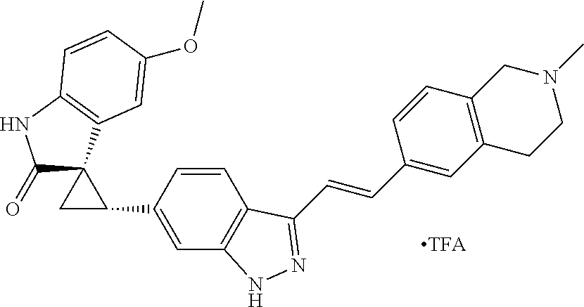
C(=CC1=CC2=C(C=C1)CN(C)CC2)C1=NNC2=C1C=CC(C1C3(C(=O)NC4=C3C=C(OC)C=C4)C1)=C2
